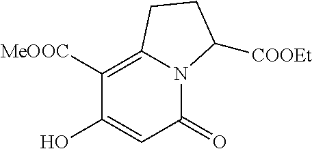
C1(O)=CC(=O)N2C(=C1[MeOOC])CCC2[COOEt]
